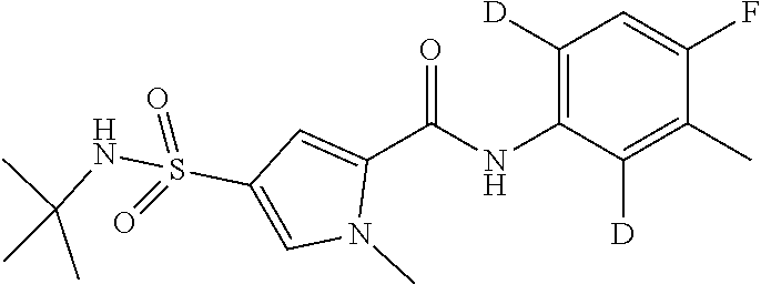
C1([D])=C(NC(C2=CC(S(=O)(=O)NC(C)(C)C)=CN2C)=O)C([D])=C(C)C(F)=C1
